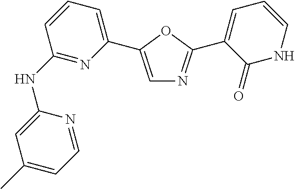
C1=C(C2=CC=CC(NC3=CC(C)=CC=N3)=N2)OC(C2=CC=CNC2=O)=N1
